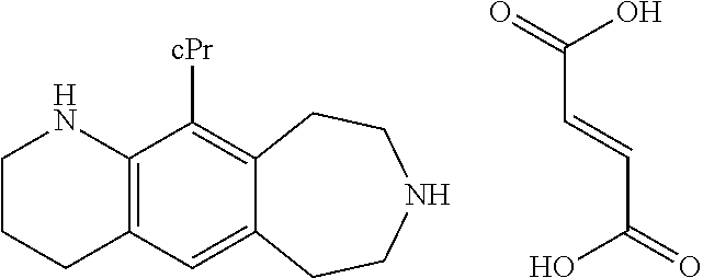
C1CCC2=C(N1)C([cPr])=C1C(=C2)CCNCC1.C(C(O)=O)=CC(=O)O
